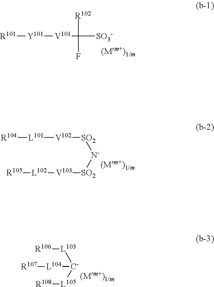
[R101][Y101][V101]C([SO3-])([R102])F.[R104][L101][V102][SO2][N-][SO2][V103][L102][R105].[R106][L103][C-]([L105][R108])[L104][R107]
